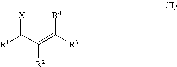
[R1]C(C(=C([R3])[R4])[R2])=[X]
